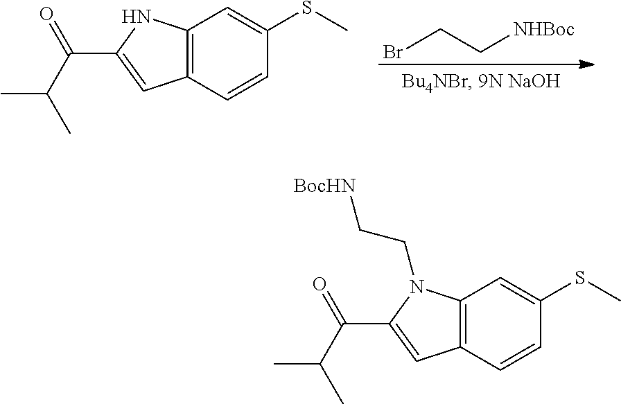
C12=C(C=CC(SC)=C1)C=C(C(=O)C(C)C)N2.BrCC[NHBoc].C12=C(C=CC(SC)=C1)C=C(C(=O)C(C)C)N2CC[BocHN]
